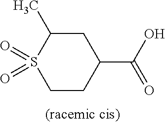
C1CC(C(O)=O)CC(C)S1(=O)=O
